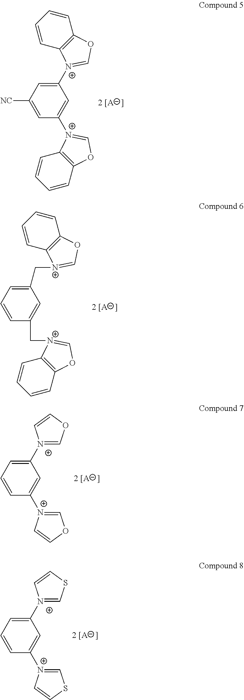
C1([NC])=CC([N+]2=COC3=C2C=CC=C3)=CC([N+]2=COC3=C2C=CC=C3)=C1.C1=CC(C[N+]2=COC3=C2C=CC=C3)=CC(C[N+]2=COC3=C2C=CC=C3)=C1.C1=CC([N+]2=COC=C2)=CC([N+]2=COC=C2)=C1.C1=CC([N+]2=CSC=C2)=CC([N+]2=CSC=C2)=C1
